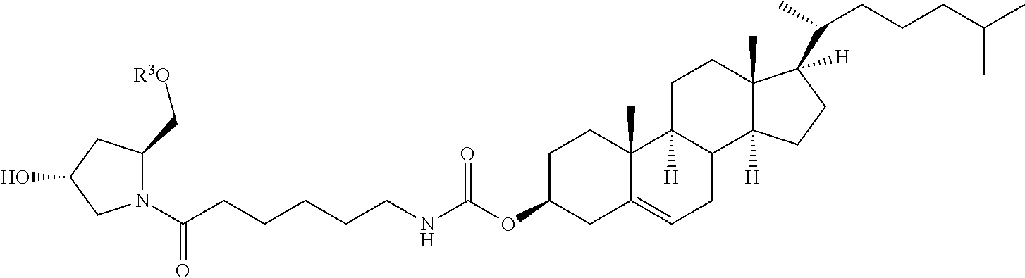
N1(C(CCCCCNC(OC2CC3=CCC4C([H])(C3(C)CC2)CCC2(C)C4([H])CCC2([H])C(C)CCCC(C)C)=O)=O)C(C[R3O])CC(O)C1
